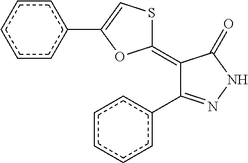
c1cc(C2=NNC(=O)C2=C2SC=C(c3ccccc3)O2)ccc1
